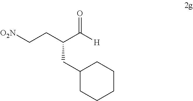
[O2N]CCC(C([H])=O)CC1CCCCC1
